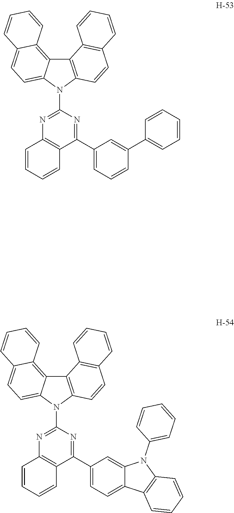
C12=C(N(C3=NC4=C(C(C5=CC=CC(C6=CC=CC=C6)=C5)=N3)C=CC=C4)C3=CC=C4C(=C13)C=CC=C4)C=CC1=C2C=CC=C1.C12=C(N(C3=NC4=C(C(C5=CC=C6C(=C5)N(C5=CC=CC=C5)C5=C6C=CC=C5)=N3)C=CC=C4)C3=CC=C4C(=C13)C=CC=C4)C=CC1=C2C=CC=C1
